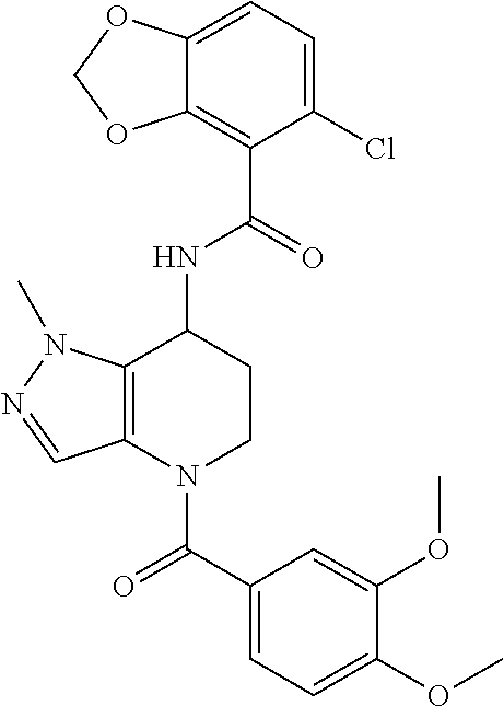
C1(C(=O)N2CCC(NC(C3=C4C(=CC=C3Cl)OCO4)=O)C3=C2C=NN3C)=CC=C(OC)C(OC)=C1
